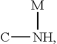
C[NH][M]
